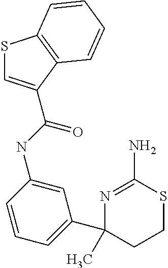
C1=CC=C(C2(C)CCSC(N)=N2)C=C1NC(=O)C1=CSC2=C1C=CC=C2
